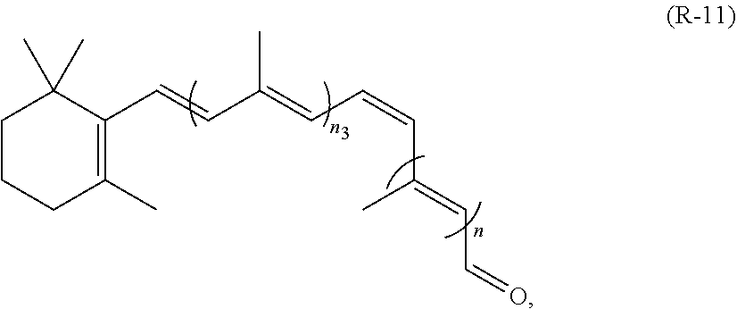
C(=CC(=CC=CC(=CC=O)C)C)C1=C(C)CCCC1(C)C
